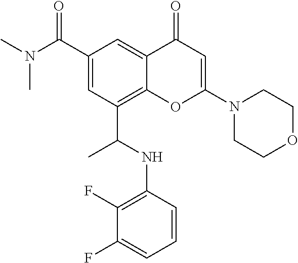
C1(C(N(C)C)=O)=CC(C(NC2=C(F)C(F)=CC=C2)C)=C2C(=C1)C(=O)C=C(N1CCOCC1)O2
